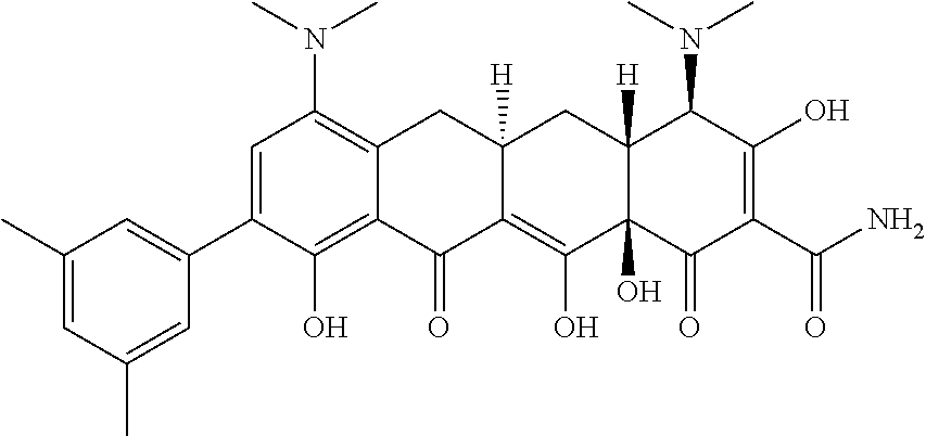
C1=C(C2=CC(C)=CC(C)=C2)C(O)=C2C(=C1N(C)C)CC1([H])C(=C(O)C3(O)C([H])(C1)C(N(C)C)C(O)=C(C(N)=O)C3=O)C2=O
